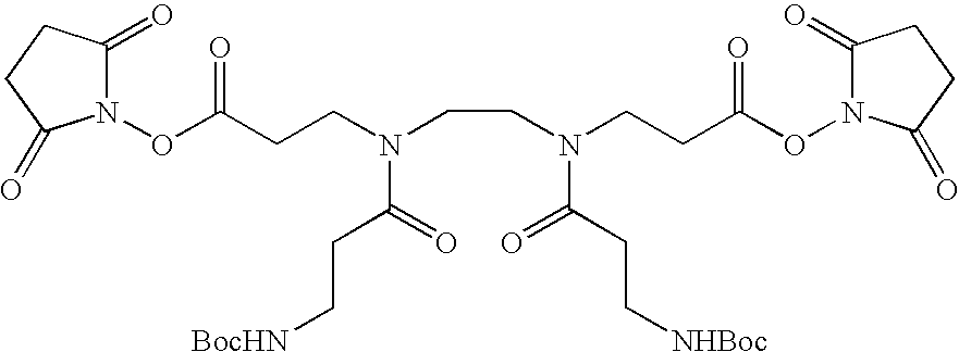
N1(OC(CCN(CCN(CCC(ON2C(=O)CCC2=O)=O)C(CC[NHBoc])=O)C(=O)CC[BocHN])=O)C(=O)CCC1=O
